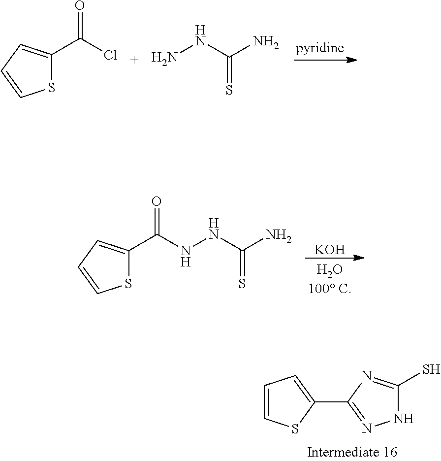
O=C(C1=CC=CS1)Cl.S=C(NN)N.[KOH].S=C(NNC(=O)C1=CC=CS1)N.C1(C2=NNC(S)=N2)=CC=CS1
